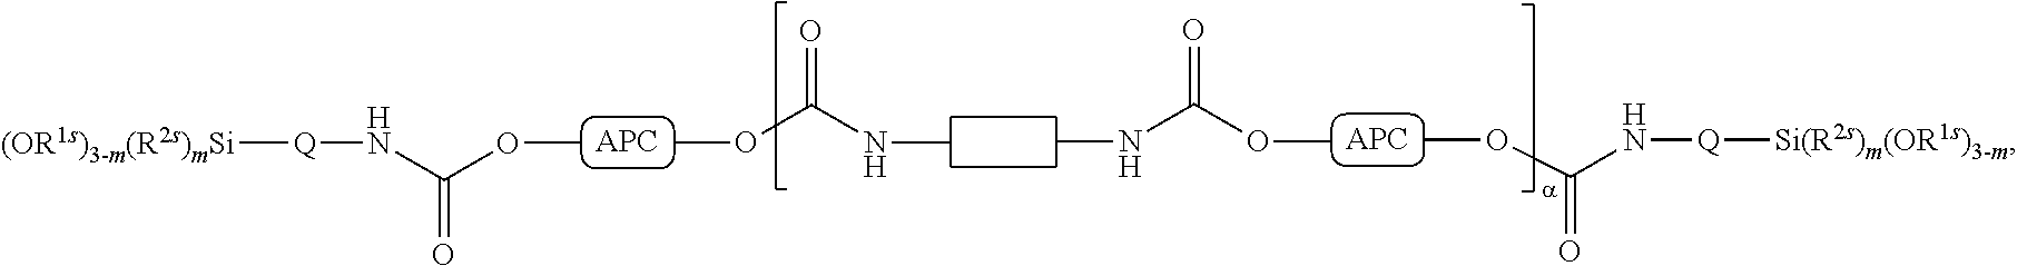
O(C(=O)N[Q][Si(R2s)m(OR1s)3-m])C.COC(NC)=O.O(C)C(N[Q][(OR1s)3-m(R2s)mSi])=O.COC(NC)=O
